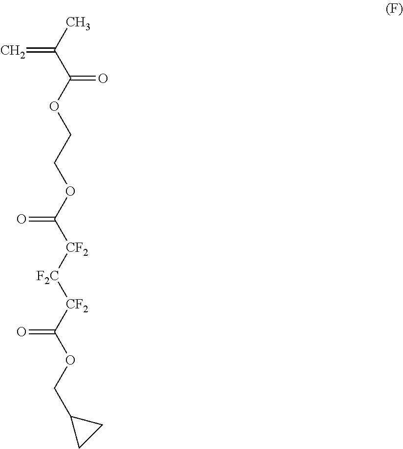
CC(C(OCCOC([CF2][F2C][CF2]C(OCC1CC1)=O)=O)=O)=C
